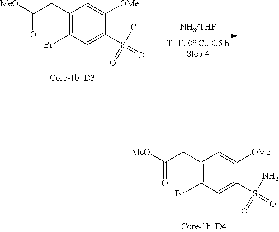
C1(CC(=O)[MeO])=C(Br)C=C(S(=O)(N)=O)C([OMe])=C1.C1(CC(=O)[MeO])=C(Br)C=C(S(=O)(Cl)=O)C([OMe])=C1.[NH3/THF]
